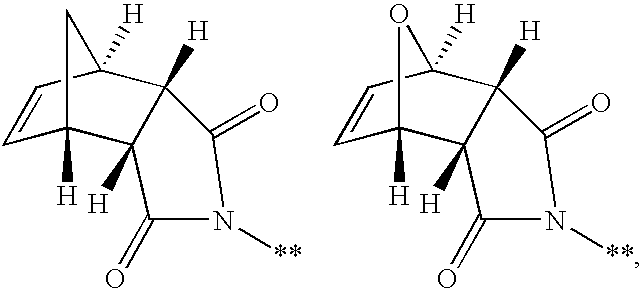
C1=CC2([H])C3([H])C([H])(C1([H])C2)C(=O)N([**])C3=O.C1=CC2([H])C3([H])C([H])(C1([H])O2)C(=O)N([**])C3=O
